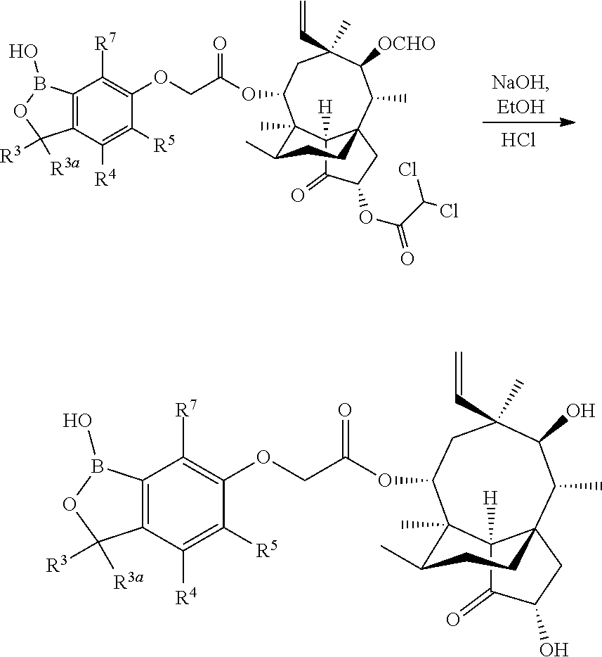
C1(OC(COC2=C([R7])C3=C(C([R4])=C2[R5])C([R3])([R3a])OB3O)=O)C2(C)C3([H])C(C(C)C([OCHO])C(C)(C=C)C1)(CC(OC(C(Cl)Cl)=O)C3=O)CCC2C.Cl.C1(OC(COC2=C([R7])C3=C(C([R4])=C2[R5])C([R3])([R3a])OB3O)=O)C2(C)C3([H])C(C(C)C(O)C(C)(C=C)C1)(CC(O)C3=O)CCC2C
